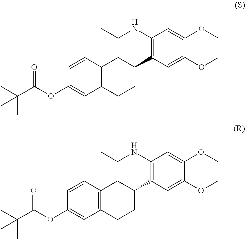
C1=CC2=C(C=C1OC(C(C)(C)C)=O)CCC(C1=C(NCC)C=C(OC)C(OC)=C1)C2.C1=CC2=C(C=C1OC(C(C)(C)C)=O)CCC(C1=C(NCC)C=C(OC)C(OC)=C1)C2
